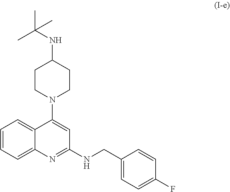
C1CN(C2=CC(NCC3=CC=C(F)C=C3)=NC3=CC=CC=C23)CCC1NC(C)(C)C
